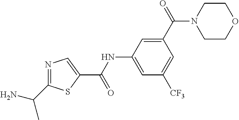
N1=C(C(C)N)SC(C(NC2=CC([CF3])=CC(C(=O)N3CCOCC3)=C2)=O)=C1
